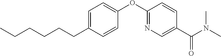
C1=C(CCCCCC)C=CC(OC2=NC=C(C(N(C)C)=O)C=C2)=C1
